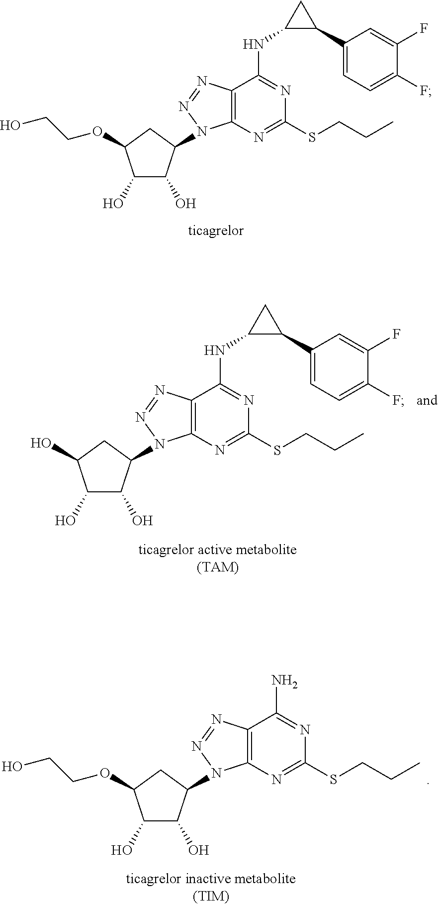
C1(O)C(O)C(N2C3=C(C(NC4C(C5=CC=C(F)C(F)=C5)C4)=NC(SCCC)=N3)N=N2)CC1OCCO.C1(O)C(O)C(N2C3=C(C(NC4C(C5=CC=C(F)C(F)=C5)C4)=NC(SCCC)=N3)N=N2)CC1O.C1(O)C(O)C(N2C3=C(C(N)=NC(SCCC)=N3)N=N2)CC1OCCO
